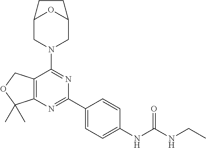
C12=C(N=C(C3=CC=C(NC(NCC)=O)C=C3)N=C1N1CC3OC(C1)CC3)C(C)(C)OC2
